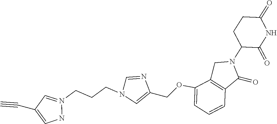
C1(=O)CCC(N2CC3=C(C2=O)C=CC=C3OCC2=CN(CCCN3=CC(C#C)=CN3)C=N2)C(=O)N1
